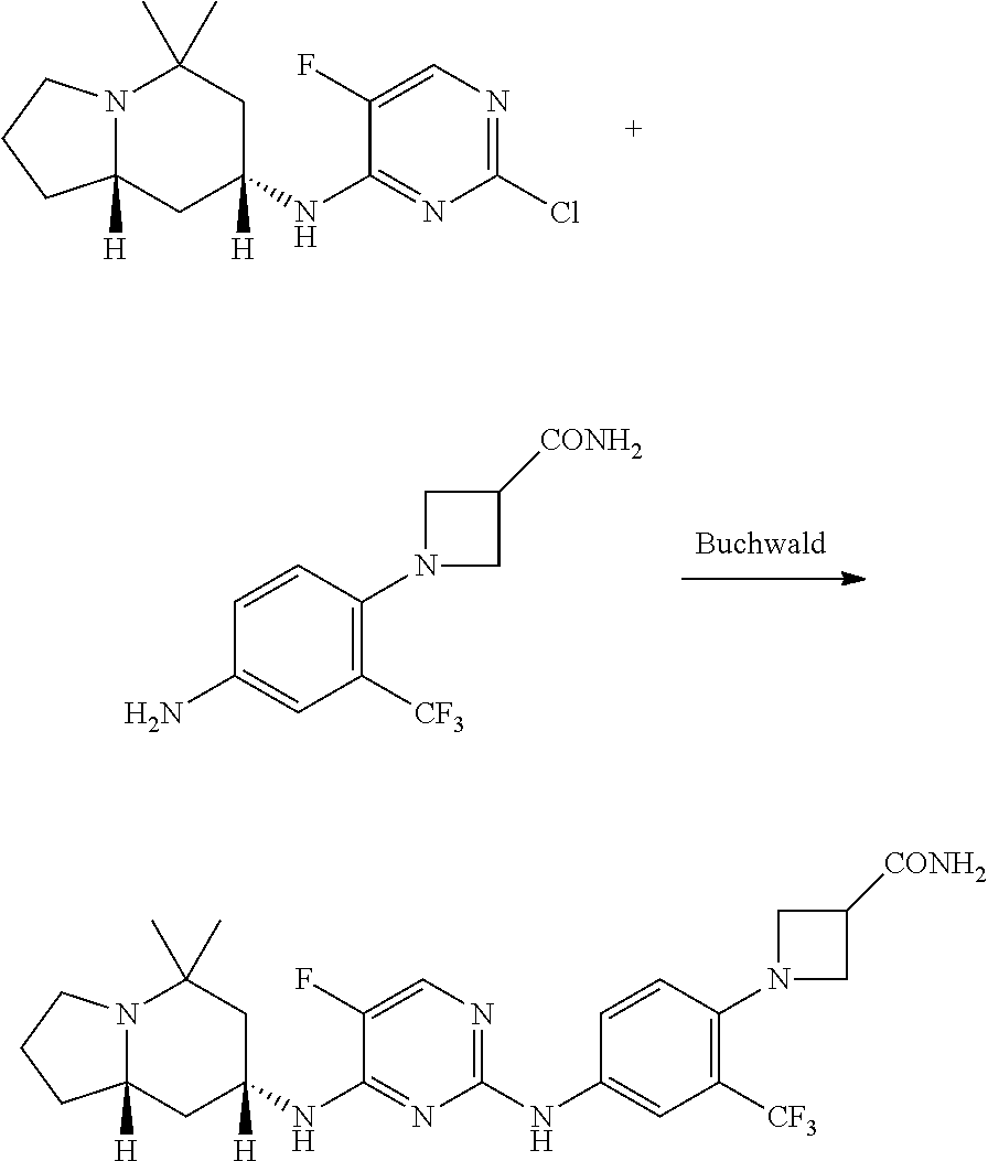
C1(N)=CC([CF3])=C(N2CC([CONH2])C2)C=C1.C1(NC2([H])CC(C)(C)N3C([H])(C2)CCC3)=NC(Cl)=NC=C1F.C1(NC2=NC=C(F)C(NC3([H])CC(C)(C)N4C([H])(C3)CCC4)=N2)=CC([CF3])=C(N2CC([CONH2])C2)C=C1
